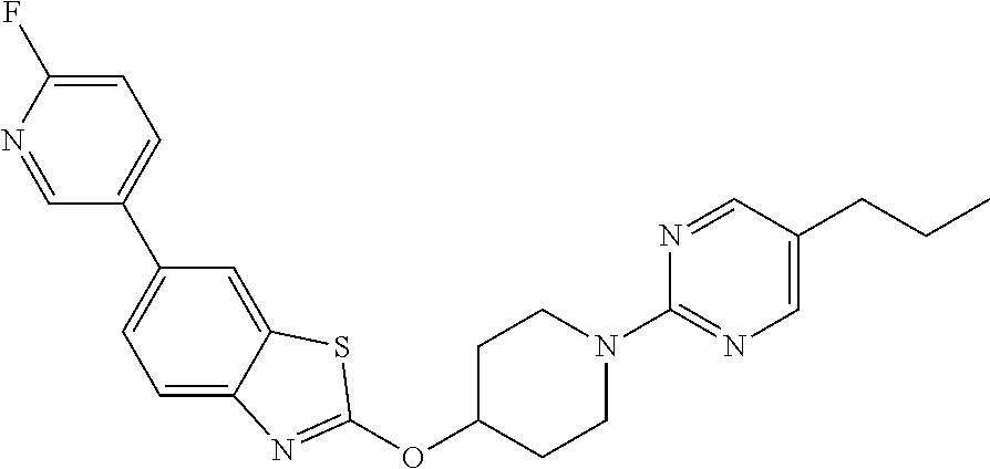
C1(C2=CC=C(F)N=C2)=CC=C2C(=C1)SC(OC1CCN(C3=NC=C(CCC)C=N3)CC1)=N2
